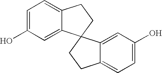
C1=C(O)C=C2C(=C1)CCC21C2=CC(O)=CC=C2CC1
